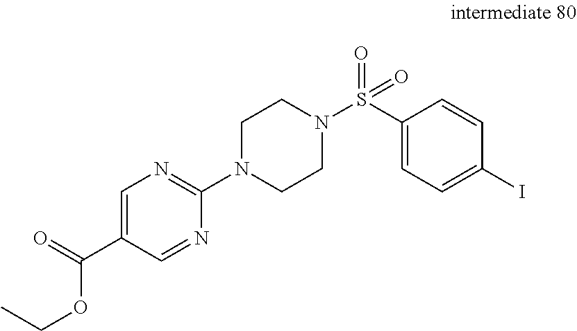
C1=C(C(=O)OCC)C=NC(N2CCN(S(C3=CC=C(I)C=C3)(=O)=O)CC2)=N1
